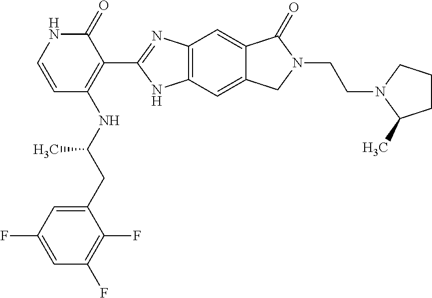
C12=C(C=C3C(=C1)C(=O)N(CCN1C(C)CCC1)C3)NC(C1=C(NC(CC3=CC(F)=CC(F)=C3F)C)C=CNC1=O)=N2
